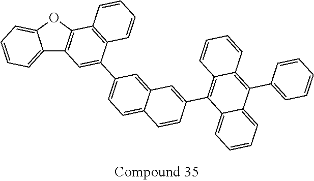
C12=CC=CC=C1OC1=C2C=C(C2=CC=C3C(=C2)C=C(C2=C4C(=C(C5=CC=CC=C5)C5=CC=CC=C25)C=CC=C4)C=C3)C2=C1C=CC=C2
